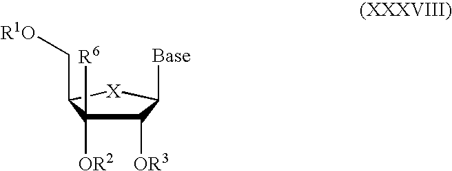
C1([OR3])C([R6])([OR2])C(C[R1O])[X]C1[Base]
